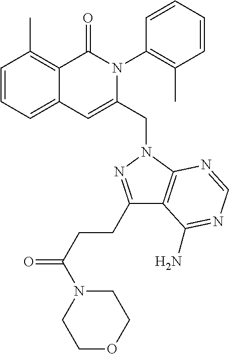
C1=CC=C2C(=C1C)C(=O)N(C1=C(C)C=CC=C1)C(CN1C3=C(C(CCC(=O)N4CCOCC4)=N1)C(N)=NC=N3)=C2
